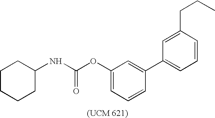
C1CCCC(NC(OC2=CC=CC(C3=CC=CC(CCC)=C3)=C2)=O)C1
